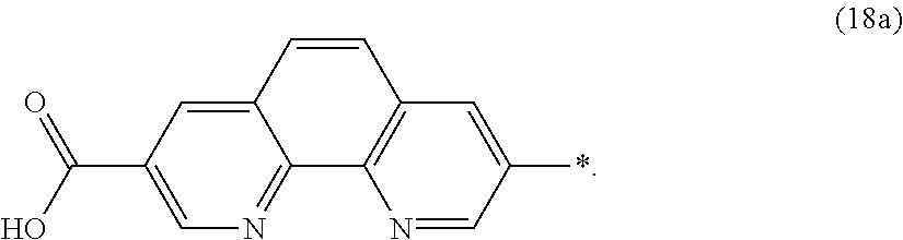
C1=C(C(=O)O)C=C2C(=N1)C1=C(C=C2)C=C(*)C=N1
